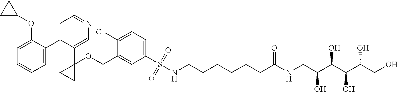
C1=C(C2=CC=NC=C2C2(OCC3=CC(S(=O)(=O)NCCCCCCC(NCC(C(C(C(CO)O)O)O)O)=O)=CC=C3Cl)CC2)C(OC2CC2)=CC=C1
